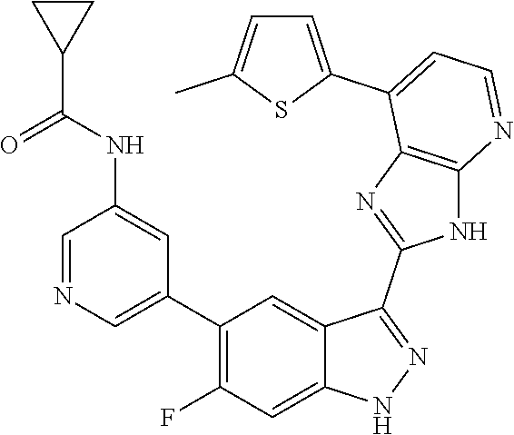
C1=NC=C(C2=C(F)C=C3C(=C2)C(C2=NC4=C(N2)N=CC=C4C2=CC=C(C)S2)=NN3)C=C1NC(C1CC1)=O
